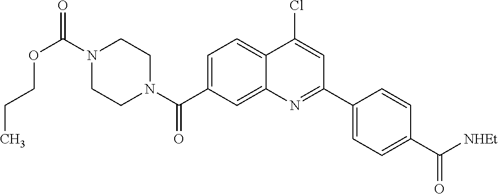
N1(C(OCCC)=O)CCN(C(=O)C2=CC=C3C(=C2)N=C(C2=CC=C(C([NHEt])=O)C=C2)C=C3Cl)CC1
